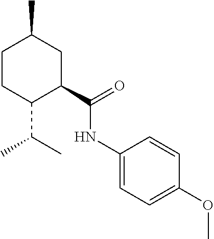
C1CC(C(C)C)C(C(=O)NC2=CC=C(OC)C=C2)CC1C
